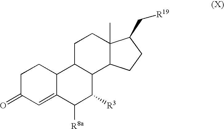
C12=CC(=O)CCC1C1C(C([R3])C2[R8a])C2C(C)(CC1)C(C[R19])CC2
